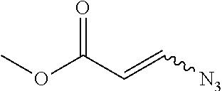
COC(C=C[N3])=O
